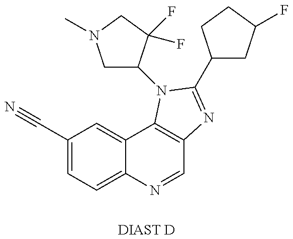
C1(C#N)=CC=C2C(=C1)C1=C(C=N2)N=C(C2CC(F)CC2)N1C1CN(C)CC1(F)F.[DIAST D]
